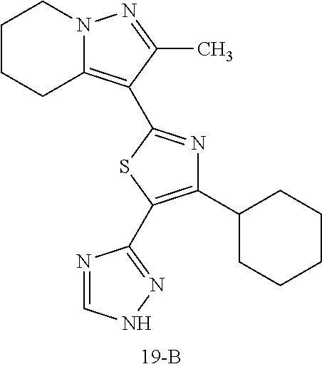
C1CCC2=C(C3=NC(C4CCCCC4)=C(C4=NNC=N4)S3)C(C)=NN2C1
